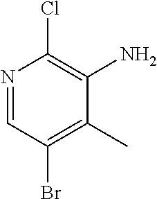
N1=CC(Br)=C(C)C(N)=C1Cl
